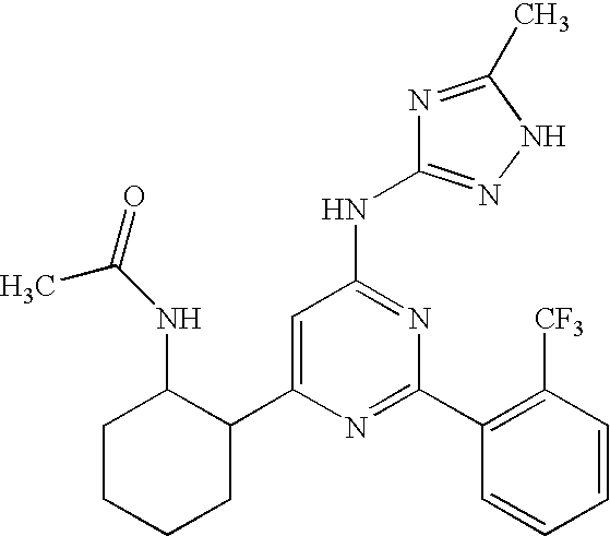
C1=C(C2C(NC(C)=O)CCCC2)N=C(C2=C([CF3])C=CC=C2)N=C1NC1=NNC(C)=N1
